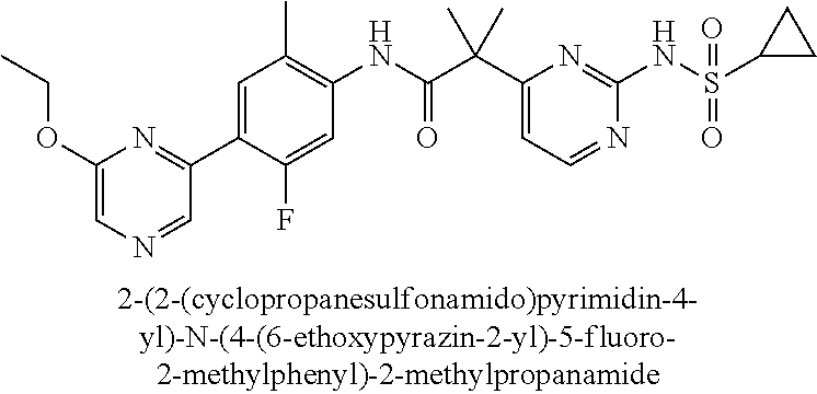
C1(NC(=O)C(C2=CC=NC(NS(=O)(=O)C3CC3)=N2)(C)C)=C(C)C=C(C2=NC(OCC)=CN=C2)C(F)=C1
